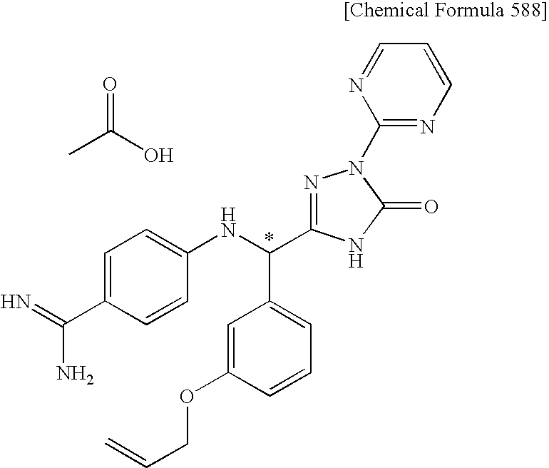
C1=C(OCC=C)C=CC=C1C(NC1=CC=C(C(=N)N)C=C1)C1=NN(C2=NC=CC=N2)C(=O)N1.CC(O)=O
